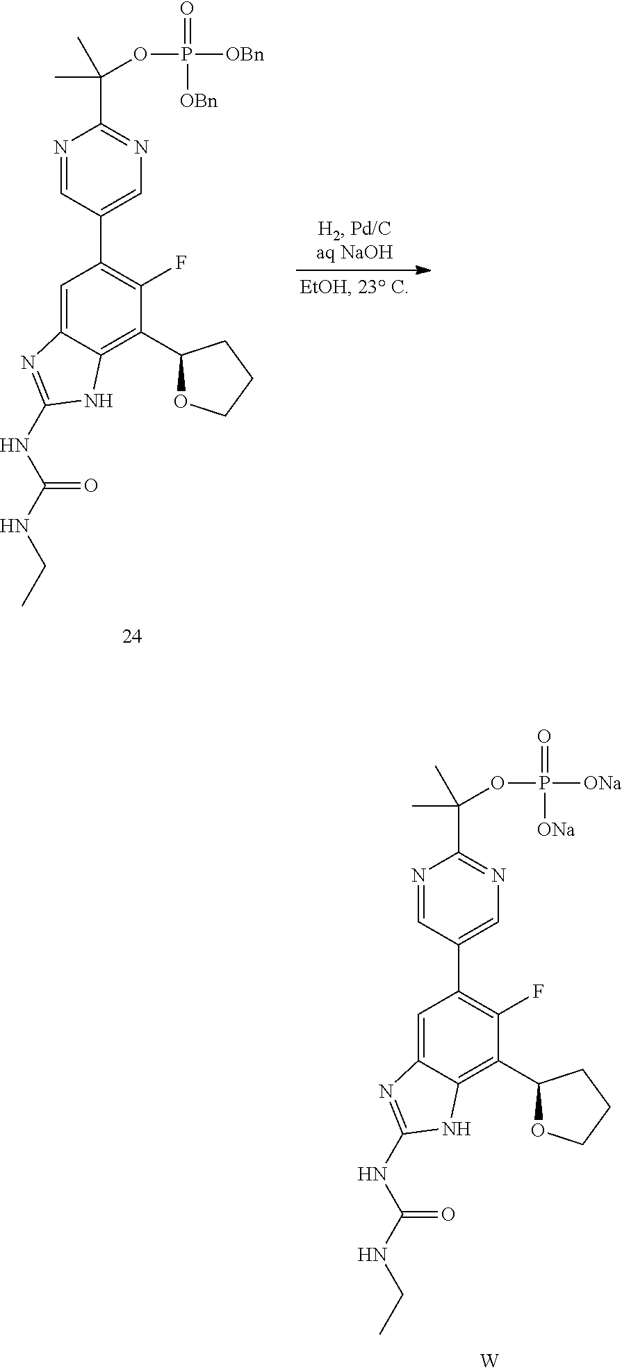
N1=CC(C2=C(F)C(C3OCCC3)=C3C(=C2)N=C(NC(NCC)=O)N3)=CN=C1C(C)(OP(=O)([OBn])[OBn])C.N1=CC(C2=C(F)C(C3OCCC3)=C3C(=C2)N=C(NC(NCC)=O)N3)=CN=C1C(C)(OP(=O)([ONa])[ONa])C.[W]
